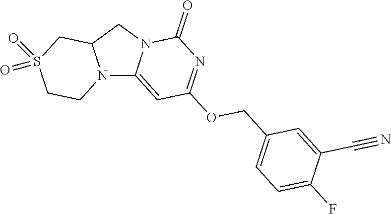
N12C3=CC(OCC4=CC=C(F)C(C#N)=C4)=NC(=O)N3CC1CS(=O)(=O)CC2
